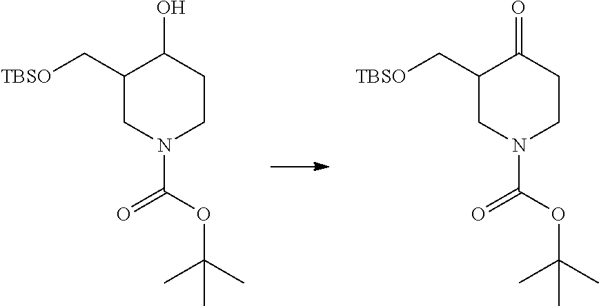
C1(C[TBSO])CN(C(OC(C)(C)C)=O)CCC1O.C1(C[TBSO])CN(C(OC(C)(C)C)=O)CCC1=O
